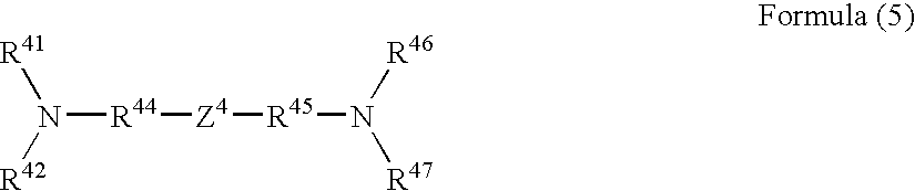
[R41]N([R42])[R44][Z4][R45]N([R47])[R46]
